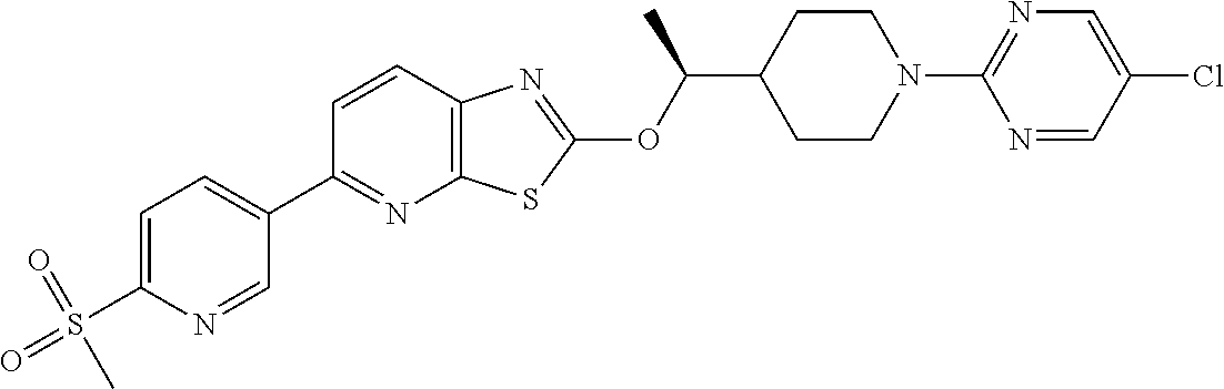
C1=CC2=C(N=C1C1=CC=C(S(=O)(=O)C)N=C1)SC(OC(C1CCN(C3=NC=C(Cl)C=N3)CC1)C)=N2
